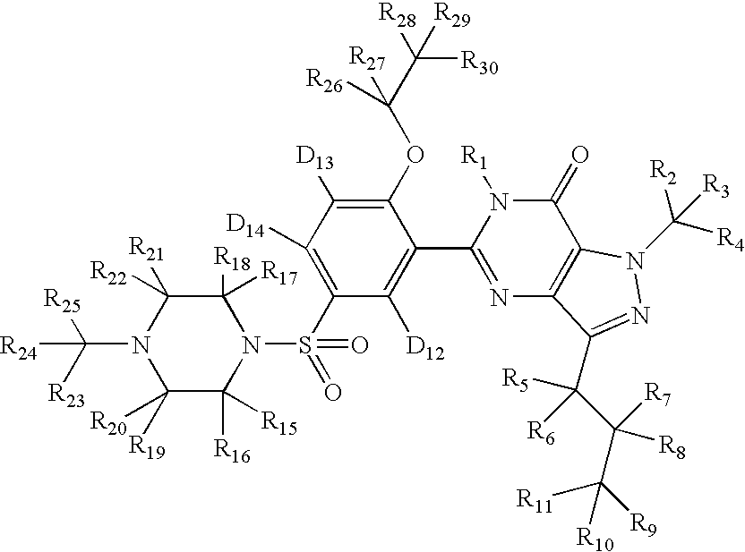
C1([R17])([R18])C([R22])([R21])N(C([R23])([R25])[R24])C([R20])([R19])C([R16])([R15])N1S(C1=C([D14])C([D13])=C(OC(C([R28])([R30])[R29])([R27])[R26])C(C2=NC3=C(C(=O)N2[R1])N(C([R4])([R2])[R3])N=C3C(C(C([R9])([R11])[R10])([R7])[R8])([R5])[R6])=C1[D12])(=O)=O
